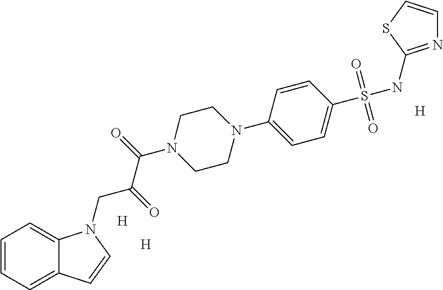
[H].[H].[H].C1=CC=C2C(=C1)N(CC(C(N1CCN(C3=CC=C(S(NC4=NC=CS4)(=O)=O)C=C3)CC1)=O)=O)C=C2
